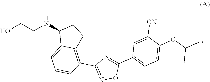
OCCNC1C2=CC=CC(C3=NOC(C4=CC=C(OC(C)C)C([CN])=C4)=N3)=C2CC1
